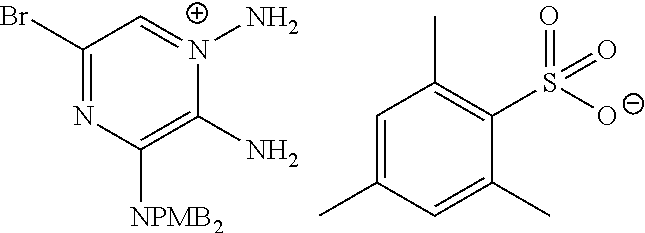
C1(Br)=NC([NPMB2])=C(N)[N+](N)=C1.C1=C(C)C=C(C)C(S(=O)(=O)[O-])=C1C
